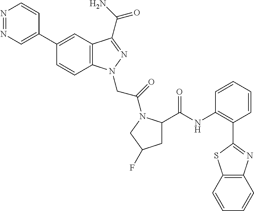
N1=NC=C(C2=CC3=C(C=C2)N(CC(=O)N2C(C(NC4=C(C5=NC6=C(S5)C=CC=C6)C=CC=C4)=O)CC(F)C2)N=C3C(N)=O)C=C1
